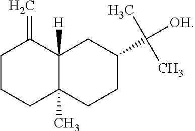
C1CCC2(C)C([H])(C1=C)CC(C(C)(C)[OH])CC2
